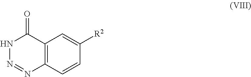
N1N=NC2=C(C1=O)C=C([R2])C=C2
